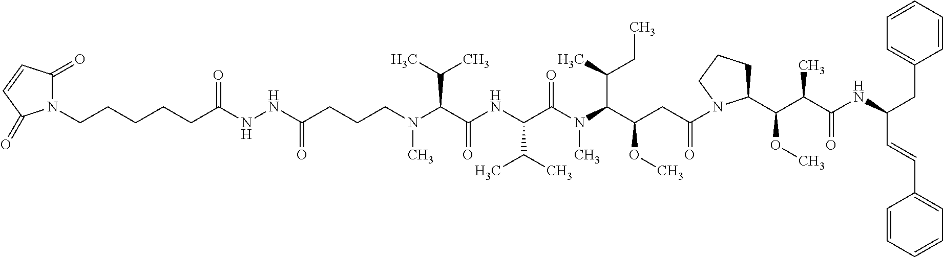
N(C(C(NC(C(N(C(C(CC(=O)N1C(C(C(C(NC(C=CC2=CC=CC=C2)CC2=CC=CC=C2)=O)C)OC)CCC1)OC)C(CC)C)C)=O)C(C)C)=O)C(C)C)(C)CCCC(NNC(CCCCCN1C(=O)C=CC1=O)=O)=O
